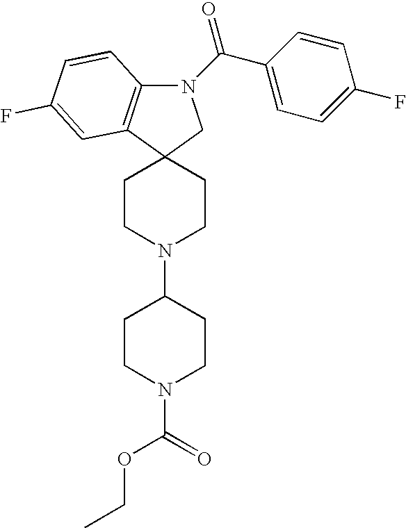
N1(C(=O)C2=CC=C(F)C=C2)C2=C(C3(C1)CCN(C1CCN(C(OCC)=O)CC1)CC3)C=C(F)C=C2
